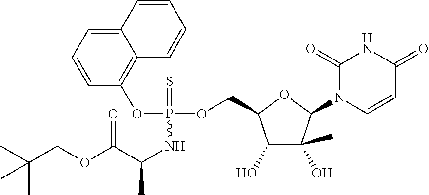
C1(=O)N(C2C(C)(O)C(O)C(COP(OC3=C4C(=CC=C3)C=CC=C4)(=S)NC(C)C(OCC(C)(C)C)=O)O2)C=CC(=O)N1
